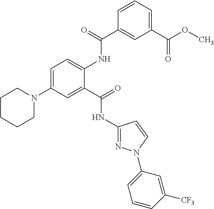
C1=C(N2CCCCC2)C=C(C(=O)NC2=NN(C3=CC=CC([CF3])=C3)C=C2)C(NC(C2=CC(C(OC)=O)=CC=C2)=O)=C1
